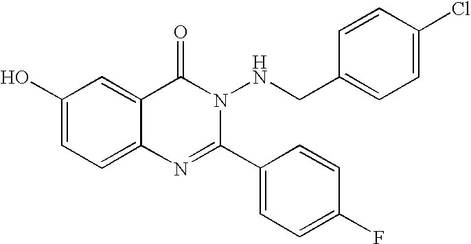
C1(O)=CC=C2C(=C1)C(=O)N(NCC1=CC=C(Cl)C=C1)C(C1=CC=C(F)C=C1)=N2
